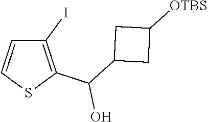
C1(I)=C(C(C2CC([OTBS])C2)O)SC=C1
